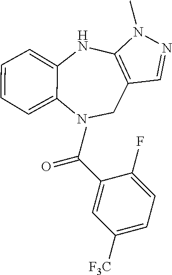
C1C2=C(NC3=CC=CC=C3N1)N(C)N=C2.C1([F3C])=CC=C(F)C(C(=O)C)=C1
